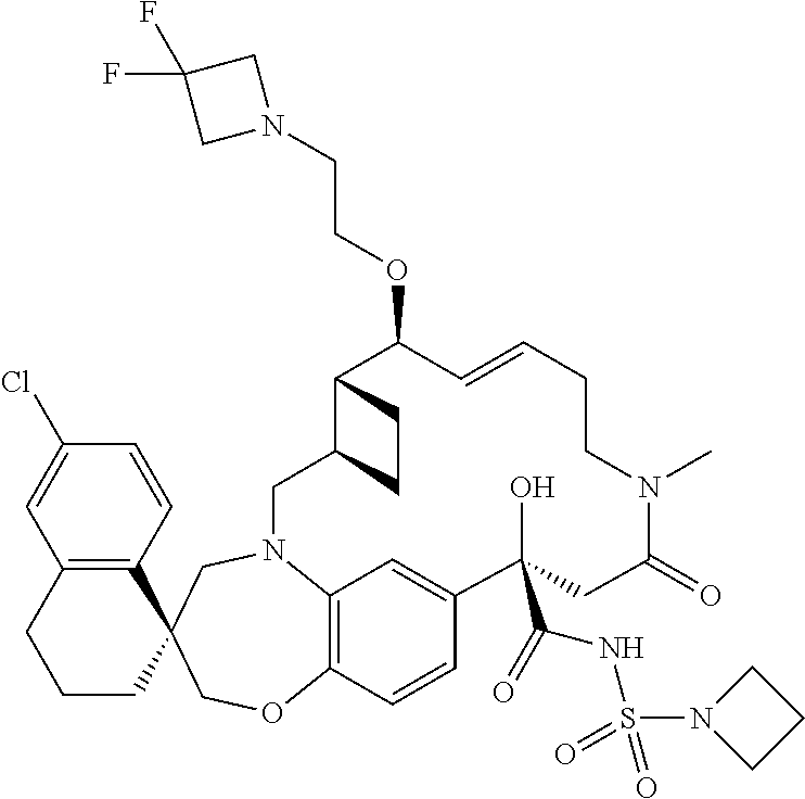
C1(Cl)=CC2=C(C=C1)C1(CCC2)CN2C3=C(OC1)C=CC(=C3)C(O)(C(NS(=O)(=O)N1CCC1)=O)CC(=O)N(C)CCC=CC(OCCN1CC(F)(F)C1)C1C(C2)CC1
